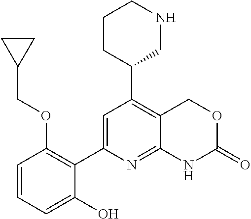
C1=C(C2=C(OCC3CC3)C=CC=C2O)N=C2C(=C1C1CNCCC1)COC(=O)N2
